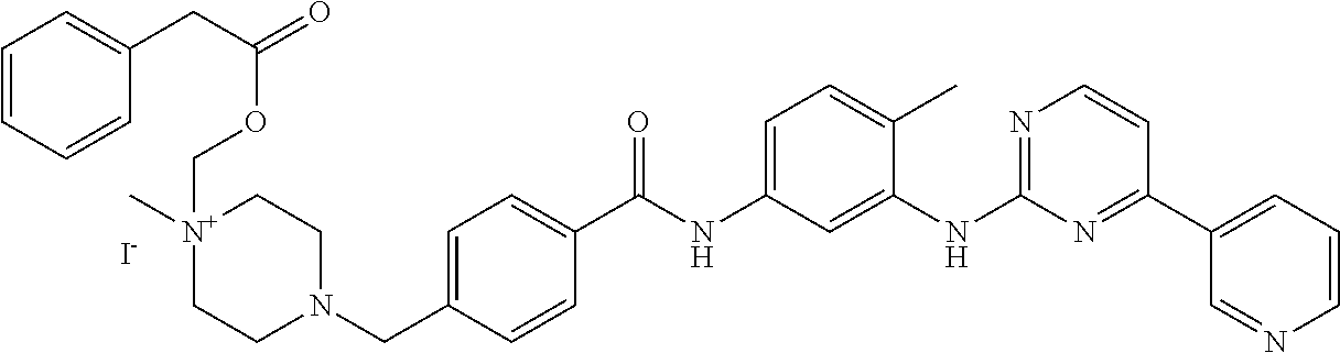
C1=CC=CC(CC(=O)OC[N+]2(C)CCN(CC3=CC=C(C(NC4=CC=C(C)C(NC5=NC=CC(C6=CC=CN=C6)=N5)=C4)=O)C=C3)CC2)=C1.[I-]
